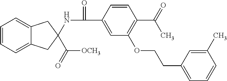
C1=CC=C2C(=C1)CC(NC(=O)C1=CC(OCCC3=CC=CC(C)=C3)=C(C(C)=O)C=C1)(C([OCH3])=O)C2
